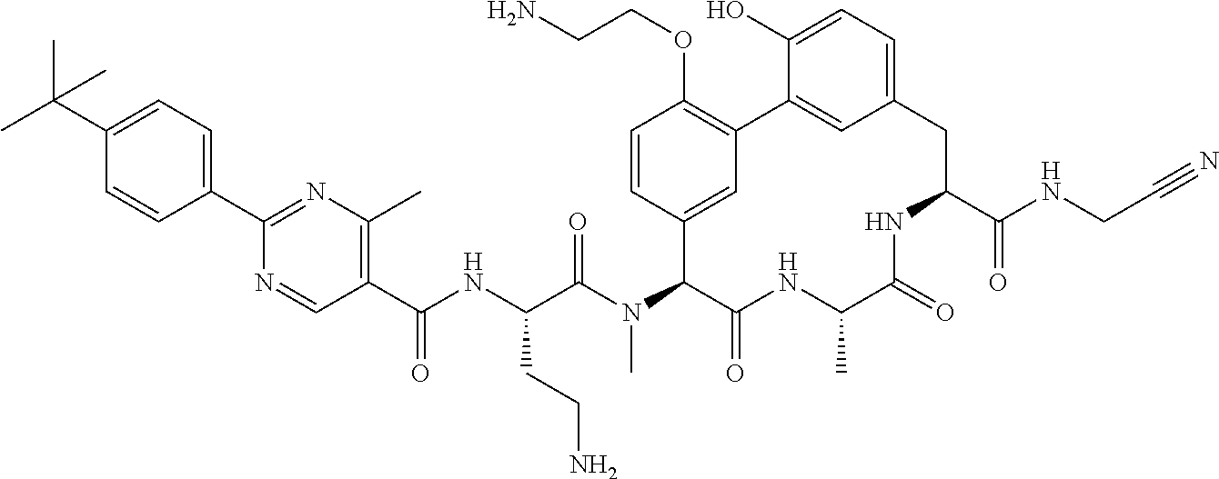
C1(C(C)(C)C)=CC=C(C2=NC(C)=C(C(NC(C(N(C3C(=O)NC(C)C(=O)NC(C(NCC#N)=O)CC4=CC=C(O)C(=C4)C4=C(OCCN)C=CC3=C4)C)=O)CCN)=O)C=N2)C=C1
